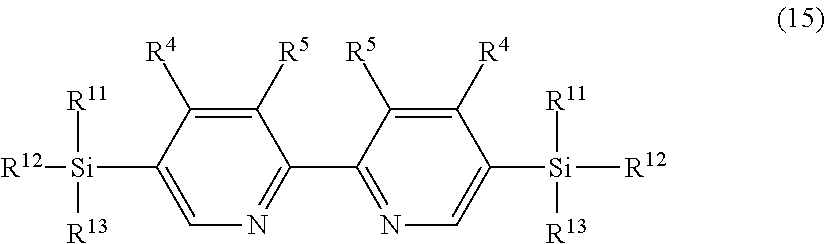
C1([R5])=C([R4])C([Si]([R12])([R11])[R13])=CN=C1C1=NC=C([Si]([R12])([R11])[R13])C([R4])=C1[R5]
